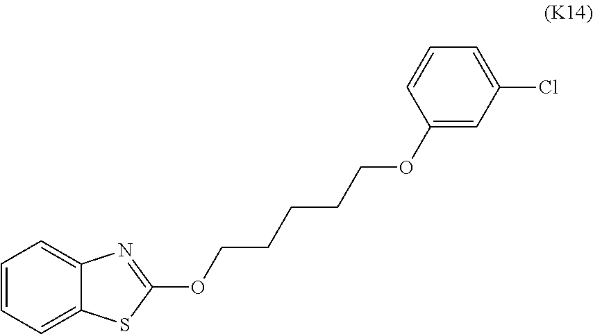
C1=CC=C2C(=C1)N=C(OCCCCCOC1=CC(Cl)=CC=C1)S2
